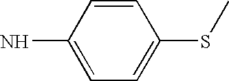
C1=CC(N)=CC=C1SC
